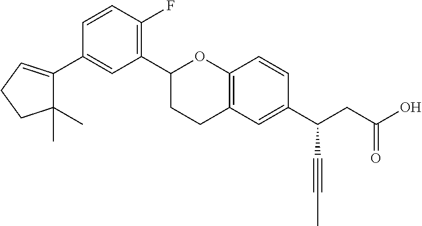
C1(C2CCC3=C(O2)C=CC(C(CC(O)=O)C#CC)=C3)=C(F)C=CC(C2=CCCC2(C)C)=C1
